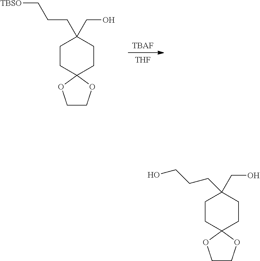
[THF].[TBAF].C1CC2(CCC1(CCC[TBSO])CO)OCCO2.C1CC2(CCC1(CO)CCCO)OCCO2
